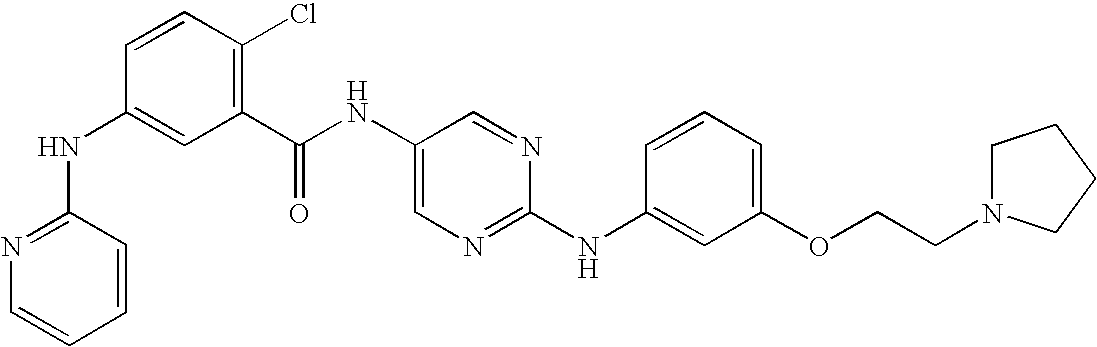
C1(NC2=NC=CC=C2)=CC(C(NC2=CN=C(NC3=CC(OCCN4CCCC4)=CC=C3)N=C2)=O)=C(Cl)C=C1
